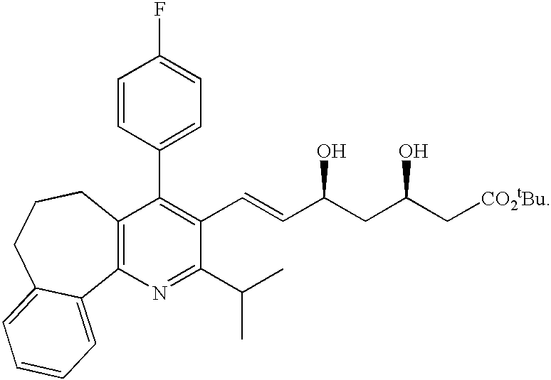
C12=C(CCCC3=CC=CC=C13)C(C1=CC=C(F)C=C1)=C(C=CC(CC(C[CO2tBu])O)O)C(C(C)C)=N2
